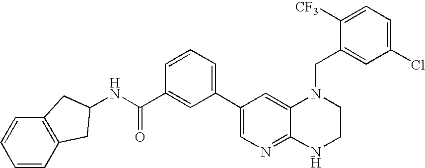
C1(C2=CC=CC(C(NC3CC4=C(C=CC=C4)C3)=O)=C2)=CN=C2C(=C1)N(CC1=CC(Cl)=CC=C1[CF3])CCN2
